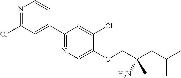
N1=C(Cl)C=C(C2=NC=C(OCC(CC(C)C)(N)C)C(Cl)=C2)C=C1
